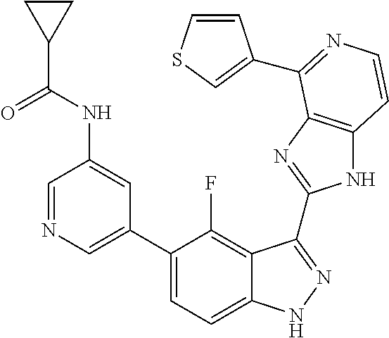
C1=C(C2=CC=C3C(=C2F)C(C2=NC4=C(N2)C=CN=C4C2=CSC=C2)=NN3)C=C(NC(=O)C2CC2)C=N1
